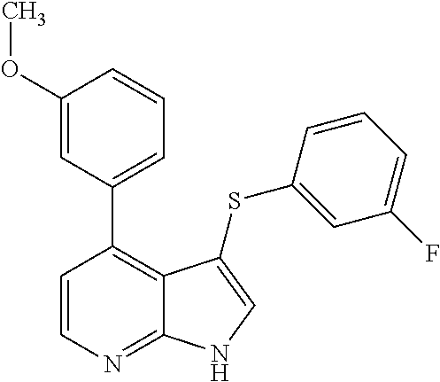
C1=CN=C2C(=C1C1=CC=CC(OC)=C1)C(SC1=CC(F)=CC=C1)=CN2
